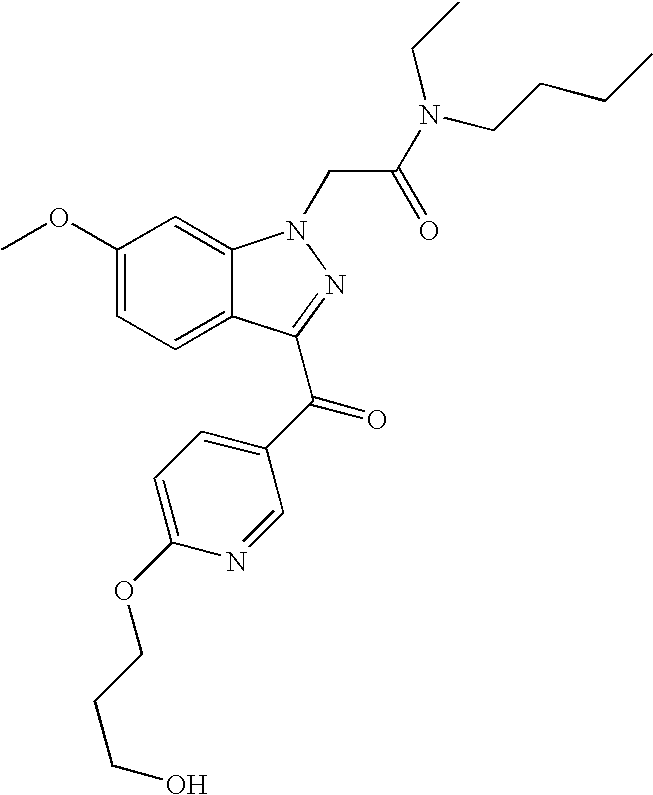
C1(OC)=CC=C2C(=C1)N(CC(N(CCCC)CC)=O)N=C2C(=O)C1=CC=C(OCCCO)N=C1
